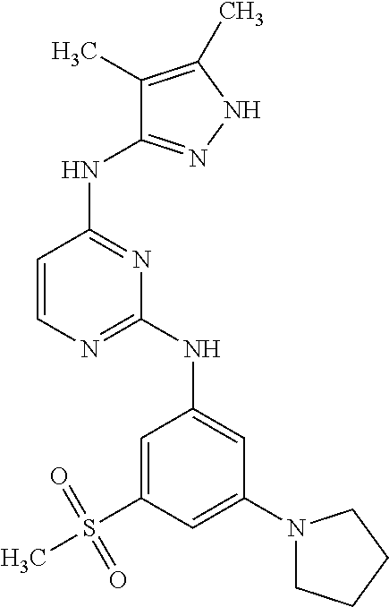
C1=CN=C(NC2=CC(N3CCCC3)=CC(S(C)(=O)=O)=C2)N=C1NC1=NNC(C)=C1C
